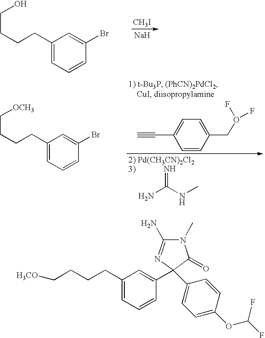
[CH3I].[Na].C(CCCC1=CC=CC(Br)=C1)O.C(C1=CC=C(C#C)C=C1)O(F)F.NC(NC)=N.C(CCCC1=CC=CC(Br)=C1)[OCH3].C(CCCC1=CC=CC(C2(C3=CC=C(OC(F)F)C=C3)N=C(N)N(C)C2=O)=C1)[H3CO]
